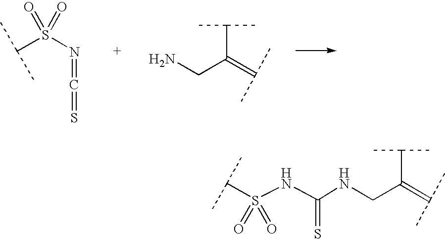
S(=O)(C(C)C)(N=C=S)=O.C(C(C)C)(=C(C)C)CN.S(=O)(C(C)C)(NC(=S)NCC(C(C)C)=C(C)C)=O
